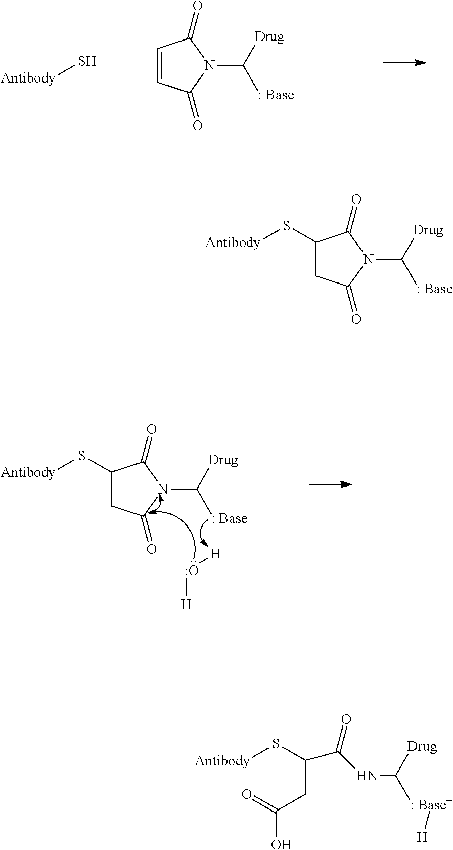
[Antibody]S.C1=CC(=O)N(C([: Base])[Drug])C1=O.O([H])[H].C1(S[Antibody])CC(=O)N(C([: Base])[Drug])C1=O.C1(S[Antibody])CC(=O)N(C([: Base])[Drug])C1=O.[Antibody]SC(CC(O)=O)C(NC([Drug])[: Base+][H])=O
